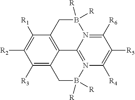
C1([R3])=C2C3=C(C([R1])=C1[R2])CB([R])([R])N1=C([R6])C([R5])=C([R4])N(=C31)B([R])([R])C2
